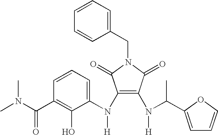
C(N1C(=O)C(N(C2=CC=CC(C(N(C)C)=O)=C2O)[H])=C(N(C(C)C2=CC=CO2)[H])C1=O)C1=CC=CC=C1
